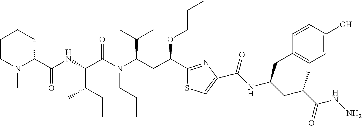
C1CN(C)C(C(NC(C(N(C(CC(C2=NC(C(NC(CC(C(NN)=O)C)CC3=CC=C(O)C=C3)=O)=CS2)OCCC)C(C)C)CCC)=O)C(CC)C)=O)CC1
